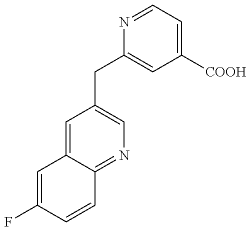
C1=C(F)C=CC2=NC=C(CC3=CC([COOH])=CC=N3)C=C12
